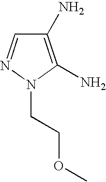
C1(N)=C(N)N(CCOC)N=C1
